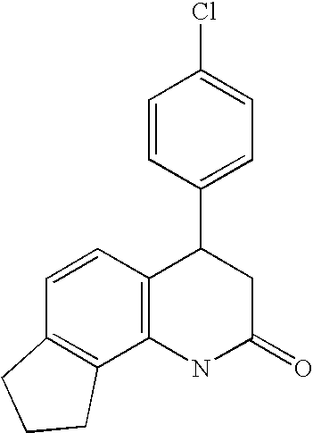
C12=C(NC(=O)CC1C1=CC=C(Cl)C=C1)C1=C(C=C2)CCC1
